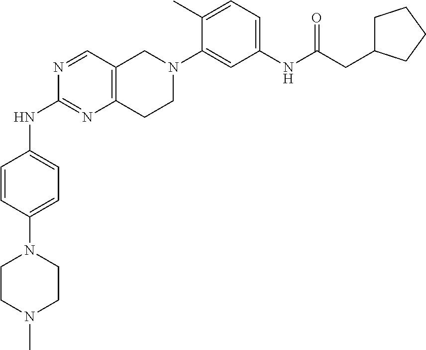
N1=CC2=C(N=C1NC1=CC=C(N3CCN(C)CC3)C=C1)CCN(C1=CC(NC(CC3CCCC3)=O)=CC=C1C)C2
